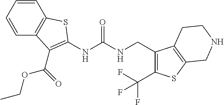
C1=CC2=C(C=C1)C(C(OCC)=O)=C(NC(NCC1=C(C(F)(F)F)SC3=C1CCNC3)=O)S2
